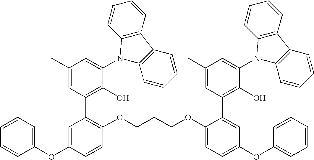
C1(C)=CC(C2=C(OCCCOC3=CC=C(OC4=CC=CC=C4)C=C3C3=C(O)C(N4C5=C(C6=C4C=CC=C6)C=CC=C5)=CC(C)=C3)C=CC(OC3=CC=CC=C3)=C2)=C(O)C(N2C3=C(C4=C2C=CC=C4)C=CC=C3)=C1
